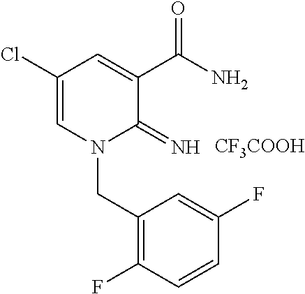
C1(Cl)=CN(CC2=C(F)C=CC(F)=C2)C(=N)C(C(N)=O)=C1.[CF3COOH]
